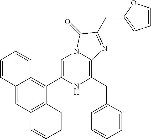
C1=C(C2=C3C(=CC4=C2C=CC=C4)C=CC=C3)NC(CC2=CC=CC=C2)=C2N1C(=O)C(CC1=CC=CO1)=N2
